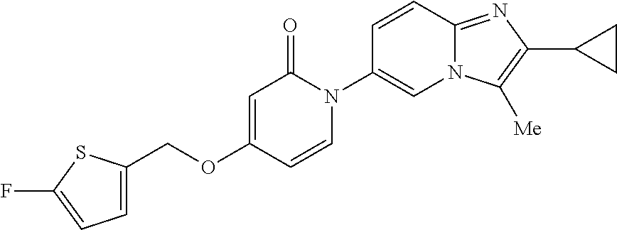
C(OC1=CC(=O)N(C2=CN3C(=NC(C4CC4)=C3[Me])C=C2)C=C1)C1=CC=C(F)S1
